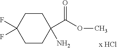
C1CC(F)(F)CCC1(C(OC)=O)N
